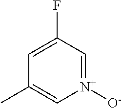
C1=C(F)C=[N+]([O-])C=C1C
